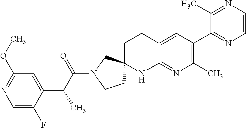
C1=C(F)C(C(C(N2CCC3(C2)CCC2=CC(C4=NC=CN=C4C)=C(C)N=C2N3)=O)C)=CC(OC)=N1
